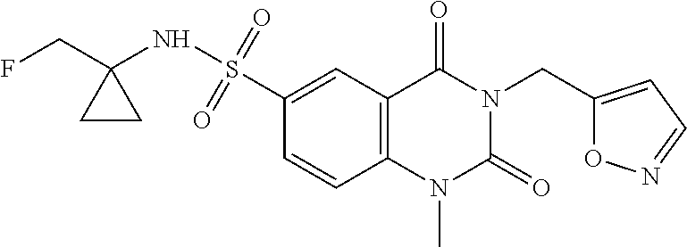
C1(S(NC2(CF)CC2)(=O)=O)=CC2=C(C=C1)N(C)C(=O)N(CC1=CC=NO1)C2=O
